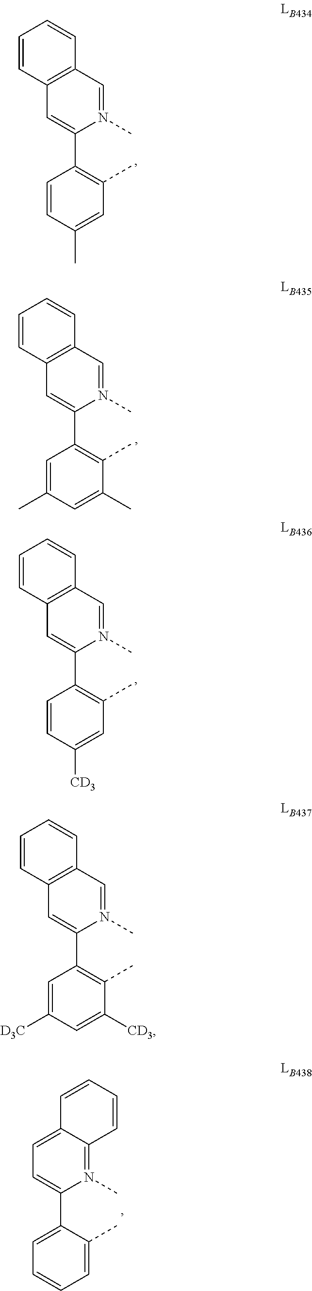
C1(C)=CC(C2=CC3=C(C=N2C)C=CC=C3)=C(C)C(C)=C1.C1=CC(C2=CC3=C(C=N2C)C=CC=C3)=C(C)C=C1[CD3].C1([D3C])=CC(C2=CC3=C(C=N2C)C=CC=C3)=C(C)C([CD3])=C1.C1=CC=C(C)C(C2=CC=C3C(=N2C)C=CC=C3)=C1.C1=CC(C2=CC3=C(C=N2C)C=CC=C3)=C(C)C=C1C
